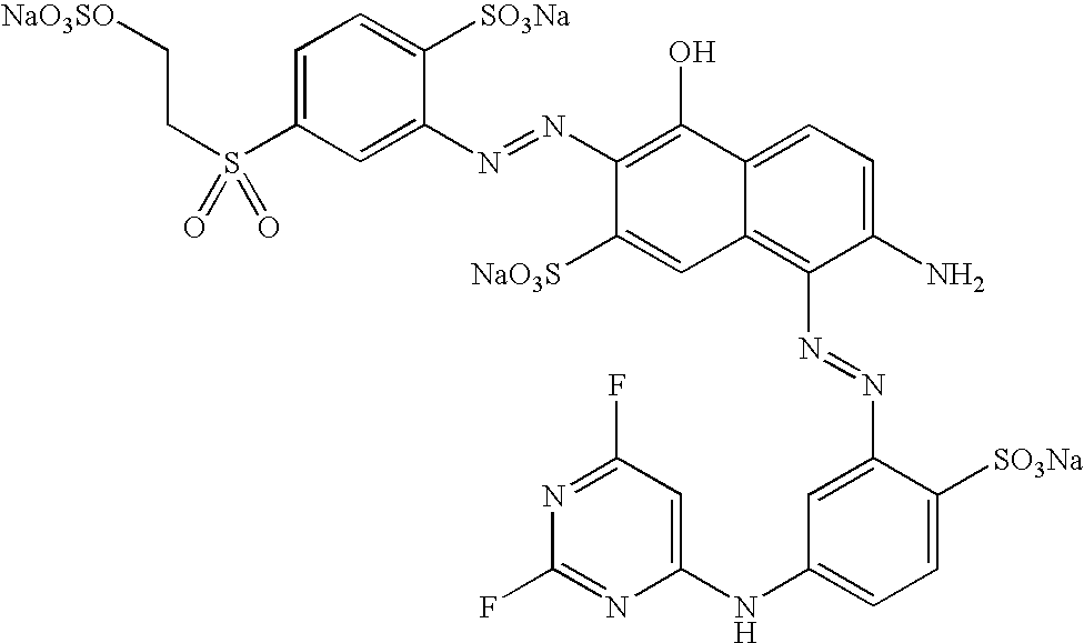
C1=C(S(CC[NaO3SO])(=O)=O)C=C(N=NC2=C(O)C3=CC=C(N)C(N=NC4=CC(NC5=CC(F)=NC(F)=N5)=CC=C4[SO3Na])=C3C=C2[NaO3S])C([SO3Na])=C1
